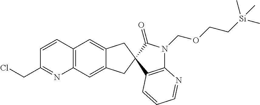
C12=C(C=C3C(=C1)CC1(C3)C3=C(N(COCC[Si](C)(C)C)C1=O)N=CC=C3)N=C(CCl)C=C2
